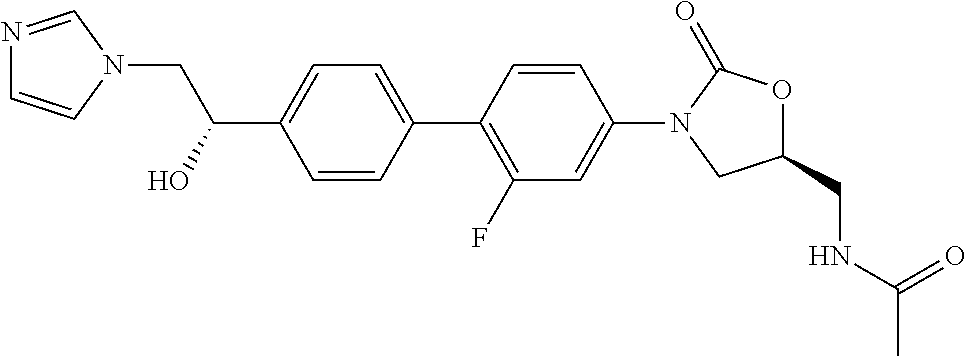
C1(C(CN2C=NC=C2)O)=CC=C(C2=C(F)C=C(N3C(=O)OC(CNC(C)=O)C3)C=C2)C=C1
